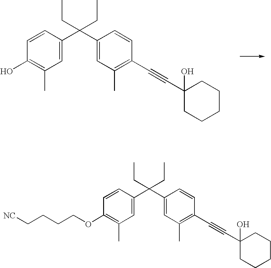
C1=CC(C(C2=CC(C)=C(C#CC3(O)CCCCC3)C=C2)(CC)CC)=CC(C)=C1O.C1=CC(C(C2=CC(C)=C(C#CC3(O)CCCCC3)C=C2)(CC)CC)=CC(C)=C1OCCCC[NC]
